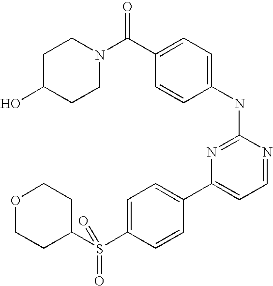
C1C(O)CCN(C(C2=CC=C(NC3=NC(C4=CC=C(S(C5CCOCC5)(=O)=O)C=C4)=CC=N3)C=C2)=O)C1
